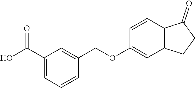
C1(C(O)=O)=CC=CC(COC2=CC3=C(C=C2)C(=O)CC3)=C1
